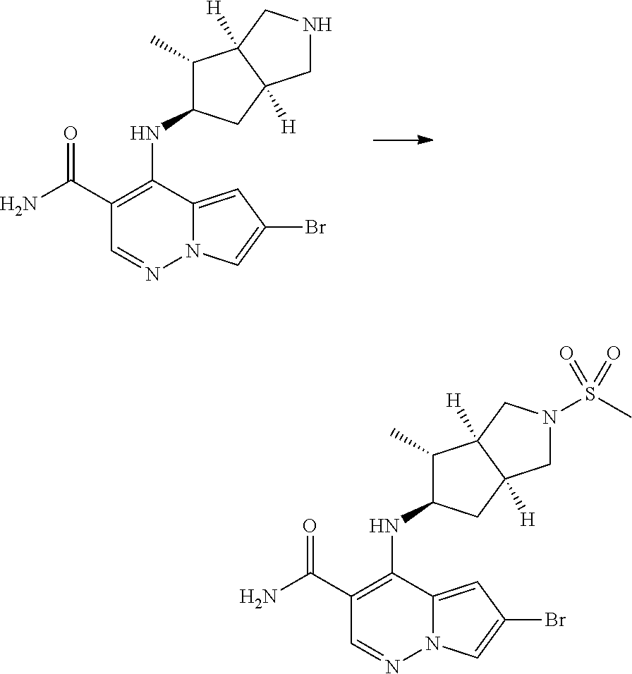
C1(C(N)=O)=C(NC2C(C)C3([H])C([H])(C2)CNC3)C2=CC(Br)=CN2N=C1.C1(C(N)=O)=C(NC2C(C)C3([H])C([H])(C2)CN(S(C)(=O)=O)C3)C2=CC(Br)=CN2N=C1
